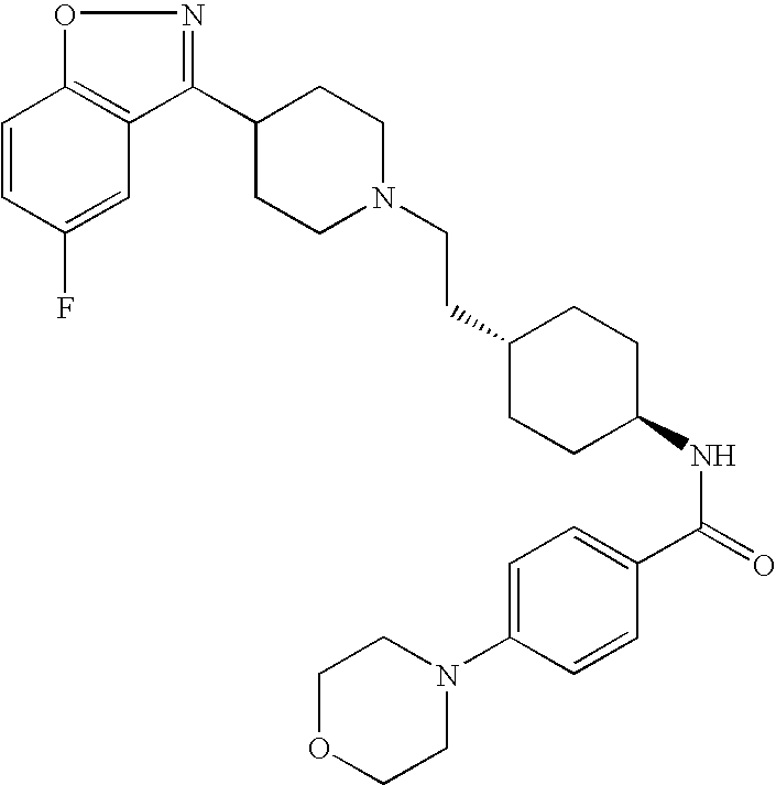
C1=CC(F)=CC2=C1ON=C2C1CCN(CCC2CCC(NC(=O)C3=CC=C(N4CCOCC4)C=C3)CC2)CC1
